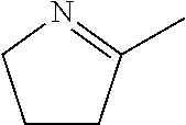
C1CC(C)=NC1
